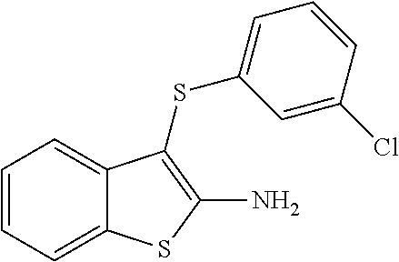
C12=CC=CC=C1C(SC1=CC=CC(Cl)=C1)=C(N)S2
